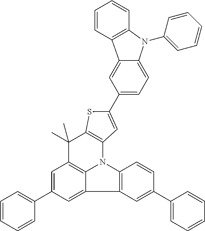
C1=C(C2=CC=CC=C2)C=C2C3=C1C(C)(C)C1=C(N3C3=C2C=C(C2=CC=CC=C2)C=C3)C=C(C2=CC=C3C(=C2)C2=C(N3C3=CC=CC=C3)C=CC=C2)S1
